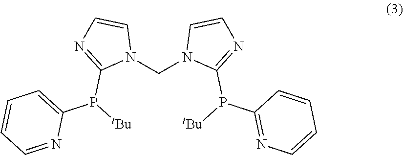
N1(CN2C(P(C3=NC=CC=C3)[tBu])=NC=C2)C=CN=C1P([tBu])C1=CC=CC=N1
